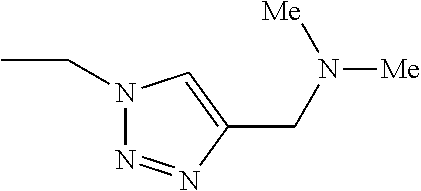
CCN1N=NC(CN([Me])[Me])=C1
